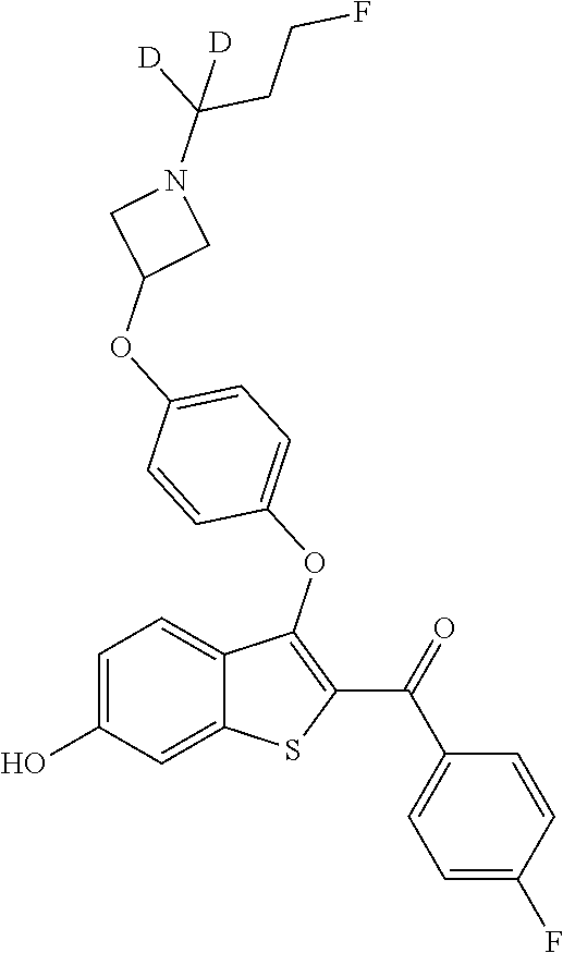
C1=C(O)C=C2C(=C1)C(OC1=CC=C(OC3CN(C(CCF)([D])[D])C3)C=C1)=C(C(=O)C1=CC=C(F)C=C1)S2
